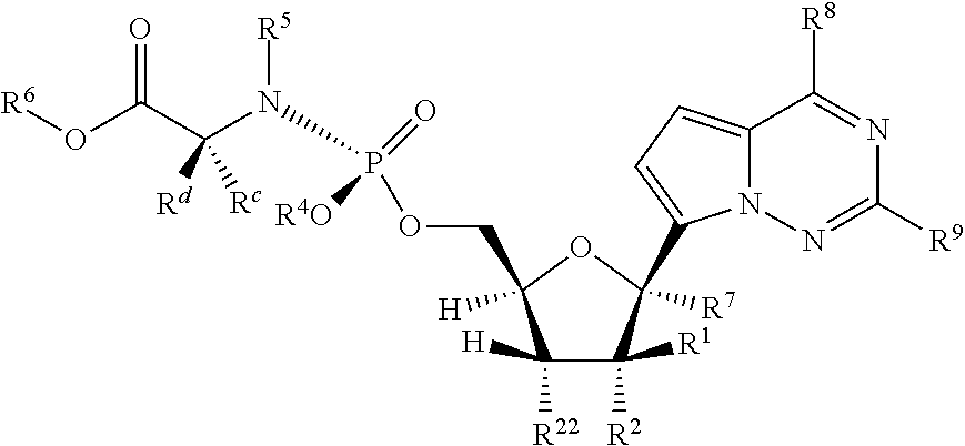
[R6]OC(C(N(P(OCC1([H])C([R22])([H])C([R1])([R2])C([R7])(C2=CC=C3N2N=C([R9])N=C3[R8])O1)(=O)[R4O])[R5])([Rd])[Rc])=O
